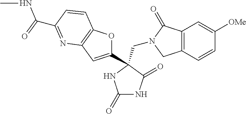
C(N1CC2=C(C1=O)C=C([OMe])C=C2)C1(C2=CC3=C(O2)C=CC(C(NC)=O)=N3)C(=O)NC(=O)N1
